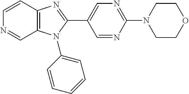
C1=NC(N2CCOCC2)=NC=C1C1=NC2=C(N1C1=CC=CC=C1)C=NC=C2
